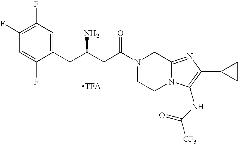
C1(CC(CC(N2CCN3C(=NC(C4CC4)=C3NC([CF3])=O)C2)=O)N)=CC(F)=C(F)C=C1F.[TFA]
